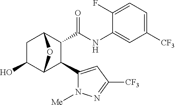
OC1CC2C(C(NC3=CC([CF3])=CC=C3F)=O)C(C3=CC([CF3])=NN3[Me])C1O2
